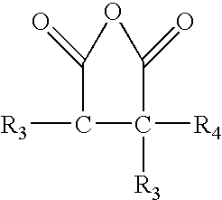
[R3]C1C(=O)OC(=O)C1([R3])[R4]
